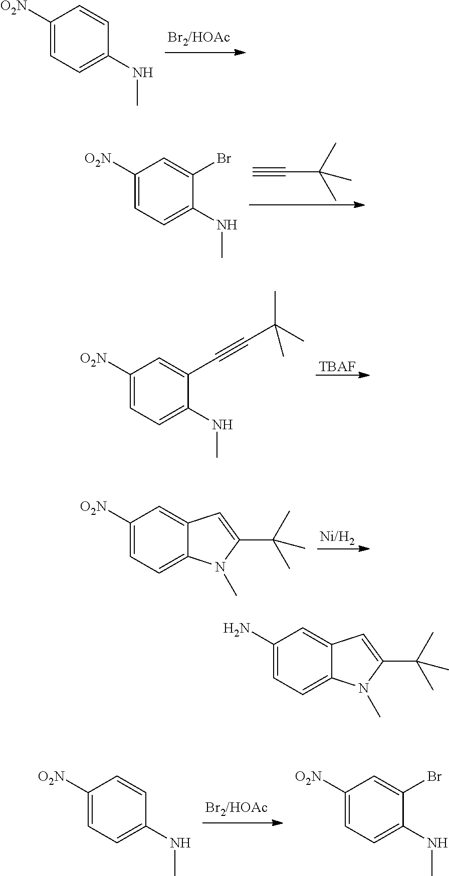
C1([O2N])=CC=C(NC)C=C1.C1([O2N])=CC=C(NC)C(Br)=C1.C#CC(C)(C)C.[Ni/H2].C1([O2N])=CC=C2C(=C1)C=C(C(C)(C)C)N2C.C1([O2N])=CC=C(NC)C=C1.C1([O2N])=CC=C(NC)C(Br)=C1.C1([O2N])=CC=C(NC)C(C#CC(C)(C)C)=C1.[TBAF].C1(N)=CC=C2C(=C1)C=C(C(C)(C)C)N2C
